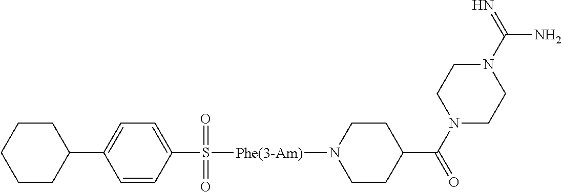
C1(C2CCCCC2)=CC=C(S(=O)(=O)[Phe(3-Am)]N2CCC(C(N3CCN(C(=N)N)CC3)=O)CC2)C=C1
